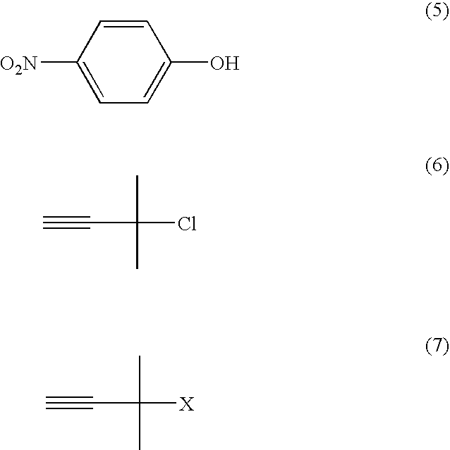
C1=CC([O2N])=CC=C1O.CC(C#C)(C)Cl.CC(C#C)(C)[X]
